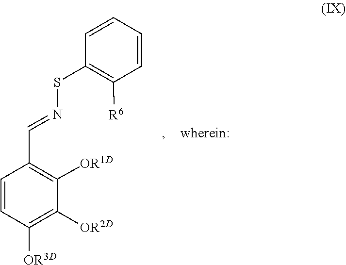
C1=CC([R6])=C(SN=CC2=C([OR1D])C([OR2D])=C([OR3D])C=C2)C=C1
